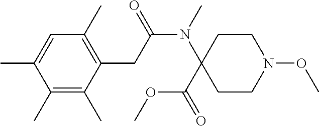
C1(C)=C(C)C(CC(N(C)C2(C(=O)OC)CCN(OC)CC2)=O)=C(C)C=C1C
